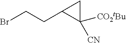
BrCCC1C([CN])([CO2tBu])C1
